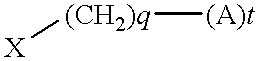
[(CH2)q]([(A)t])[X]
